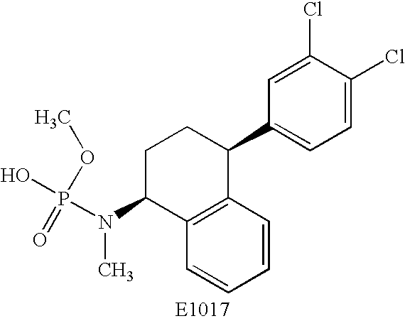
C12=C(C=CC=C1)C(C1=CC=C(Cl)C(Cl)=C1)CCC2N(C)P(O)(=O)OC
